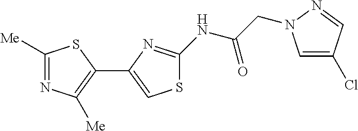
C1([Me])=NC([Me])=C(C2=CSC(NC(CN3C=C(Cl)C=N3)=O)=N2)S1
